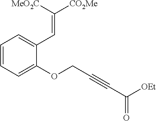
C1=CC=C(OCC#CC(=O)[OEt])C(C=C([CO2Me])[MeO2C])=C1
